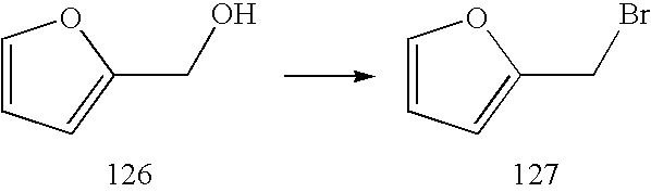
C1=CC=C(CO)O1.C1=CC=C(CBr)O1
